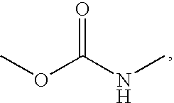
COC(=O)NC
